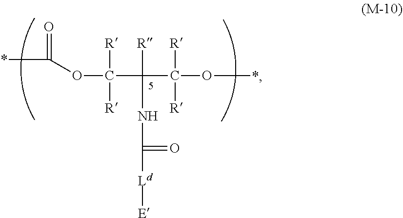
*C(=O)OC(C(C(O*)([R])[R])([R])NC([Ld][E])=O)([R])[R]
